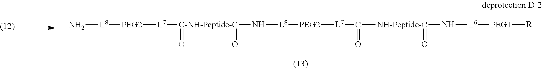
[C-NH-Peptide-C](N[L8][PEG2][L7]C(=O)[NH-Peptide-C](=O)N[L6][PEG1][R])(=O)(=O)[L7][PEG2][L8]N
